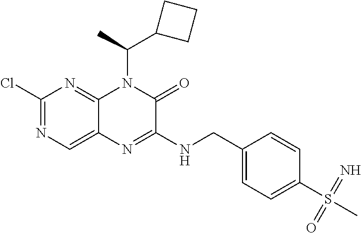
C1(Cl)=NC=C2C(=N1)N(C(C)C1CCC1)C(=O)C(NCC1=CC=C(S(C)(=O)=N)C=C1)=N2
